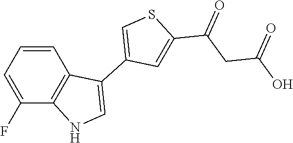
C1=CC=C(F)C2=C1C(C1=CSC(C(CC(O)=O)=O)=C1)=CN2
